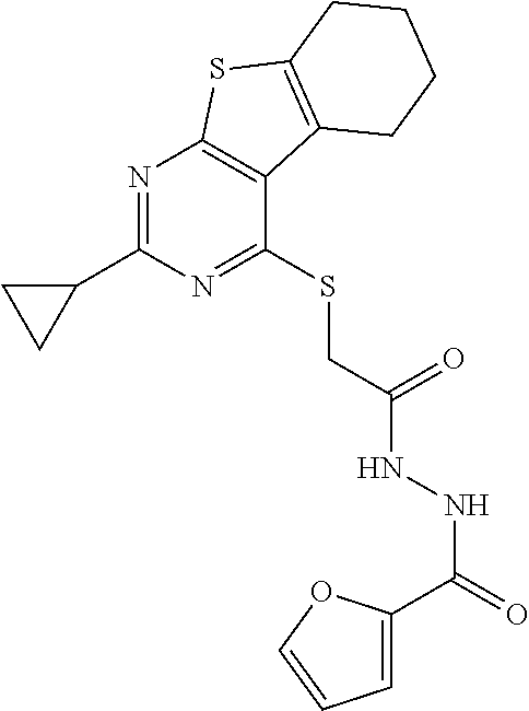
N1=C(C2CC2)N=C(SCC(NNC(=O)C2=CC=CO2)=O)C2=C1SC1=C2CCCC1
